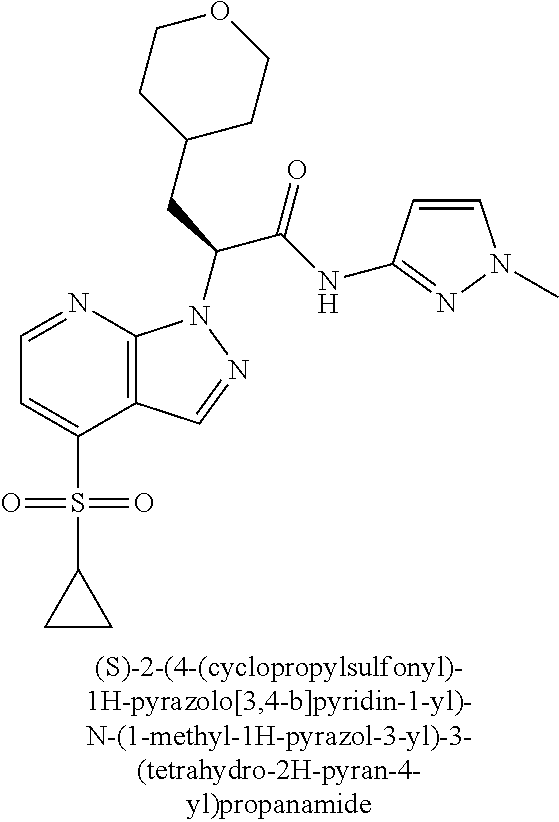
C12=C(N=CC=C1S(=O)(=O)C1CC1)N(C(CC1CCOCC1)C(NC1=NN(C)C=C1)=O)N=C2
